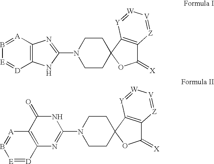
[A]1=B[E]=[D]C2=C1N=C(N1CCC3(CC1)C1=C(C(=[X])O3)[Z]=[V][W]=[Y]1)N2.B1=[A]C2=C([D]=[E]1)N=C(N1CCC3(CC1)C1=C(C(=[X])O3)[Z]=[V][W]=[Y]1)NC2=O
